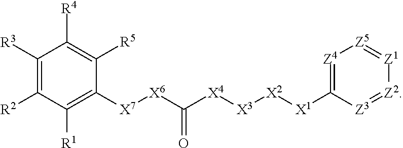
C1([R3])=C([R2])C([R1])=C([X7][X6]C([X4][X3][X2][X1]C2=[Z4][Z5]=[Z1][Z2]=[Z3]2)=O)C([R5])=C1[R4]
